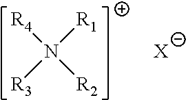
[R3]N([R1])([R4])[R2].[X]
